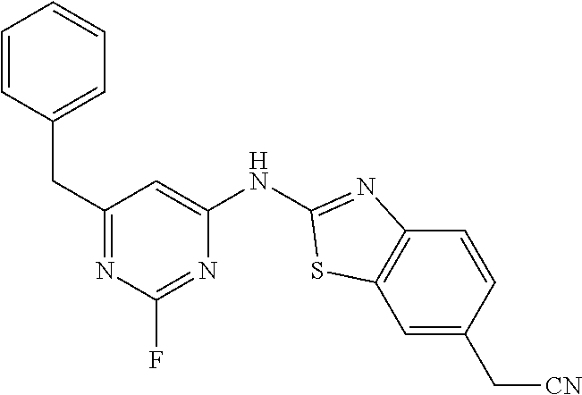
C1(CC2=CC=CC=C2)=NC(F)=NC(NC2=NC3=C(C=C(C[CN])C=C3)S2)=C1
